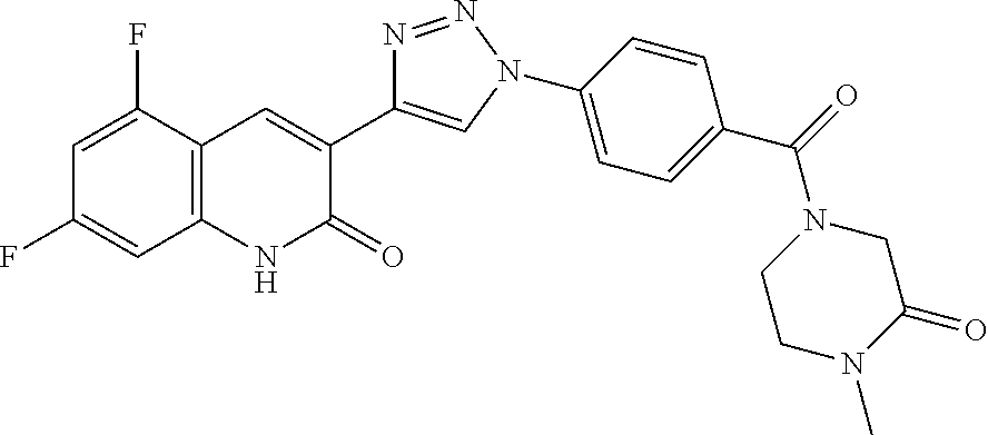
C1=C(F)C2=C(C=C1F)NC(=O)C(C1=CN(C3=CC=C(C(N4CCN(C)C(=O)C4)=O)C=C3)N=N1)=C2
